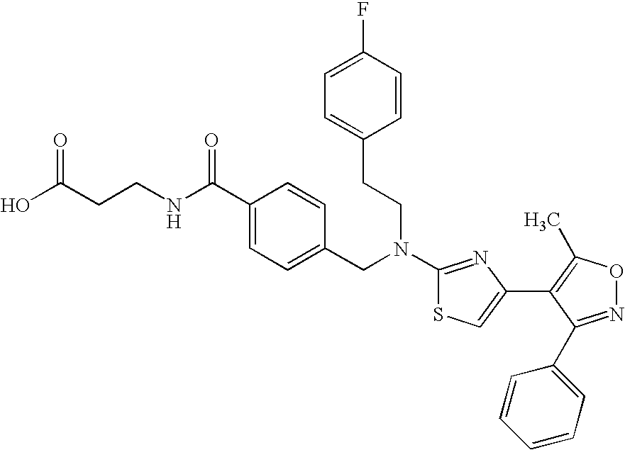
C1(C(NCCC(O)=O)=O)=CC=C(CN(C2=NC(C3=C(C)ON=C3C3=CC=CC=C3)=CS2)CCC2=CC=C(F)C=C2)C=C1
